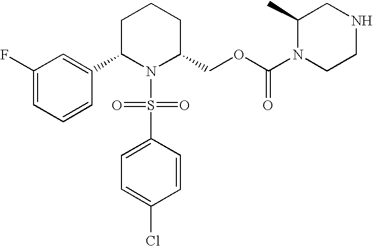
C1(F)=CC=CC(C2N(S(=O)(=O)C3=CC=C(Cl)C=C3)C(COC(N3CCNCC3C)=O)CCC2)=C1
